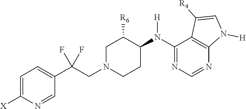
C1=C([X])N=CC(C(CN2CCC(N(C3=NC=NC4=C3C([R4])=CN4[H])[H])C([R6])C2)(F)F)=C1
